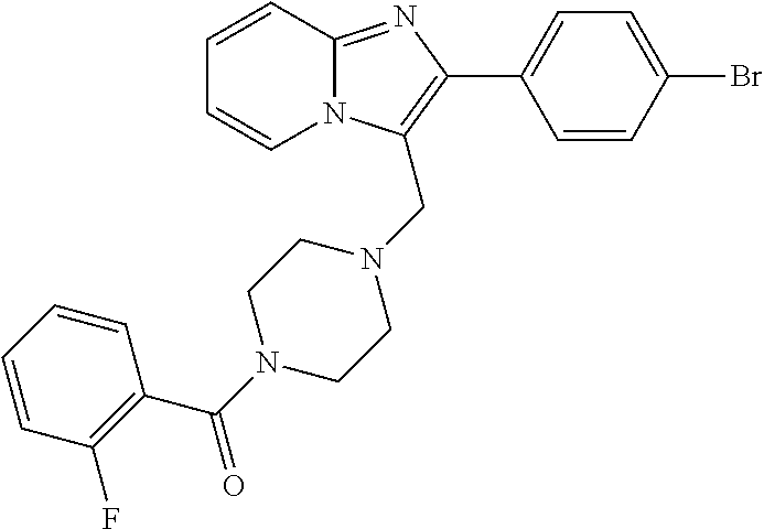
BrC1=CC=C(C2=C(CN3CCN(C(=O)C4=C(F)C=CC=C4)CC3)N3C(=N2)C=CC=C3)C=C1
